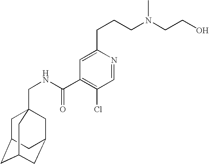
C1C2CC3CC(CC1(CNC(C1=C(Cl)C=NC(CCCN(CCO)C)=C1)=O)C3)C2
